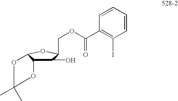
C1(O)C2C(OC1COC(C1=C(I)C=CC=C1)=O)OC(C)(C)O2
